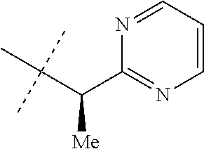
C1(C(C(C)(C)C)[Me])=NC=CC=N1
